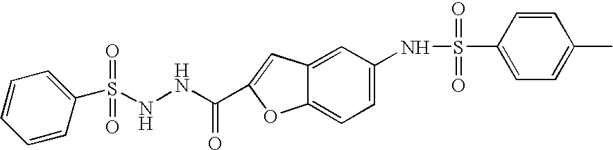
N(NC(=O)C1=CC2=CC(NS(C3=CC=C(C)C=C3)(=O)=O)=CC=C2O1)S(C1=CC=CC=C1)(=O)=O
